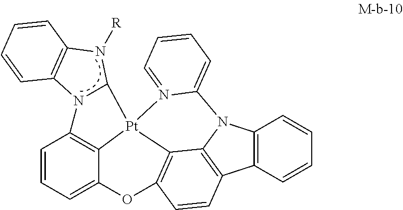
C12=C(C=CC=C1)C1=C3N2C2=CC=CC=N2[Pt]24C3=C(C=C1)OC1=CC=CC(=C12)N1C4N([R])C2=C1C=CC=C2
